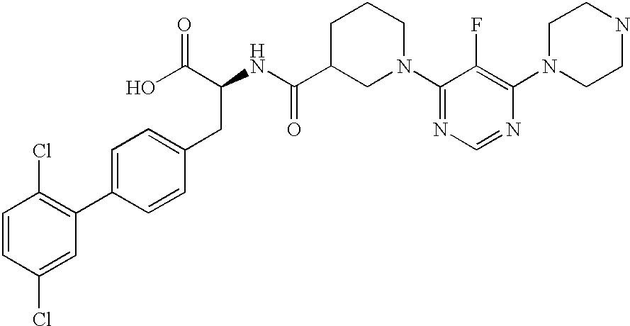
C1=CC(Cl)=CC(C2=CC=C(CC(C(O)=O)NC(C3CN(C4=NC=NC(N5CCNCC5)=C4F)CCC3)=O)C=C2)=C1Cl
